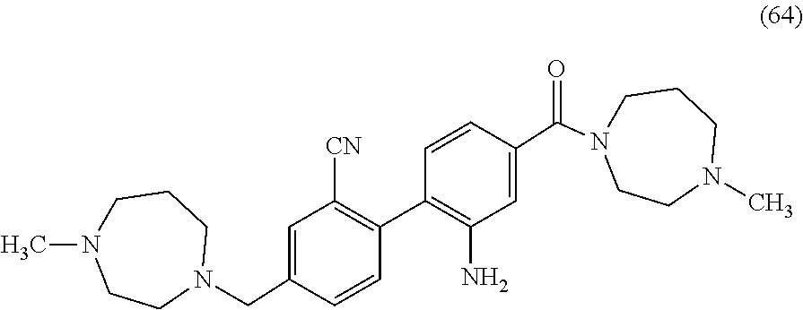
C1=C(CN2CCCN(C)CC2)C=CC(C2=C(N)C=C(C(N3CCCN(C)CC3)=O)C=C2)=C1[CN]
